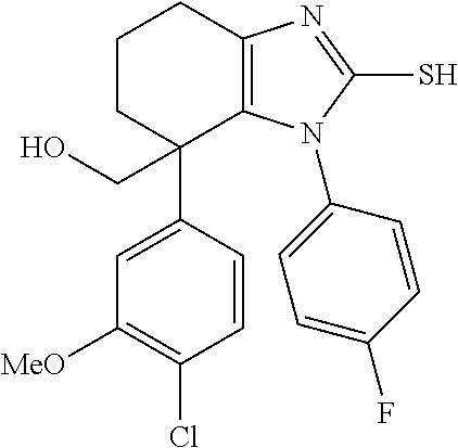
C1=CC(C2(CO)C3=C(CCC2)N=C(S)N3C2=CC=C(F)C=C2)=CC([MeO])=C1Cl
